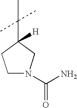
C1N(C(=O)N)CC(C(C)(C)C)([H])C1
